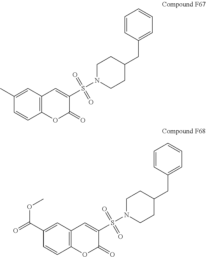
C1(C)=CC2=C(C=C1)OC(=O)C(S(N1CCC(CC3=CC=CC=C3)CC1)(=O)=O)=C2.C1(C(OC)=O)=CC2=C(C=C1)OC(=O)C(S(N1CCC(CC3=CC=CC=C3)CC1)(=O)=O)=C2
